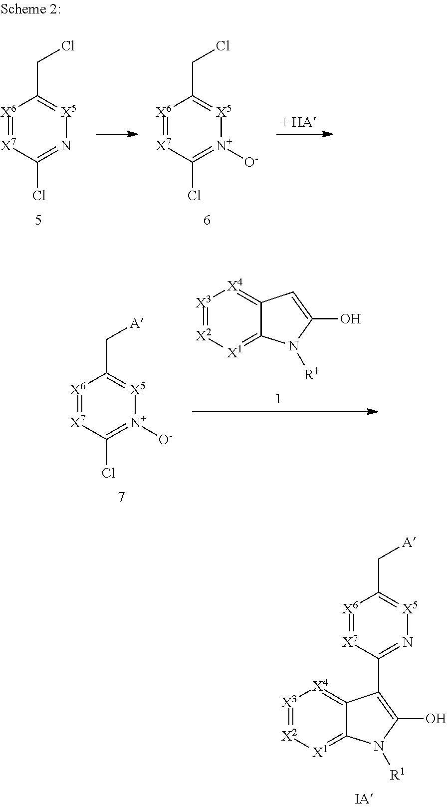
[X3]1=[X2][X1]=C2C(=[X4]1)C(C1=N[X5]=C(C[A])[X6]=[X7]1)=C(O)N2[R1].[X6]1=[X7]C(Cl)=[N+]([O-])[X5]=C1C[A].[X3]1=[X2][X1]=C2C(=[X4]1)C=C(O)N2[R1].[X6]1=[X7]C(Cl)=N[X5]=C1CCl.[X6]1=[X7]C(Cl)=[N+]([O-])[X5]=C1CCl
